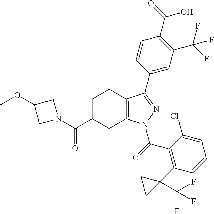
C1C(C(=O)N2CC(OC)C2)CC2=C(C1)C(C1=CC(C(F)(F)F)=C(C(O)=O)C=C1)=NN2C(=O)C1=C(C2(C(F)(F)F)CC2)C=CC=C1Cl
